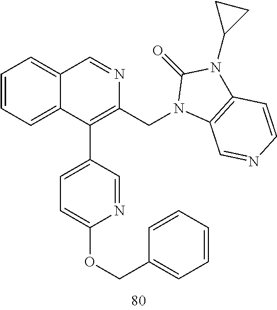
C1=CC=C2C(=C1)C=NC(CN1C3=C(N(C4CC4)C1=O)C=CN=C3)=C2C1=CC=C(OCC2=CC=CC=C2)N=C1
